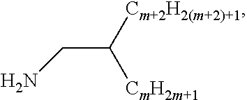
C(C([CmH2m+1])[Cm+2H2(m+2)+1])N
